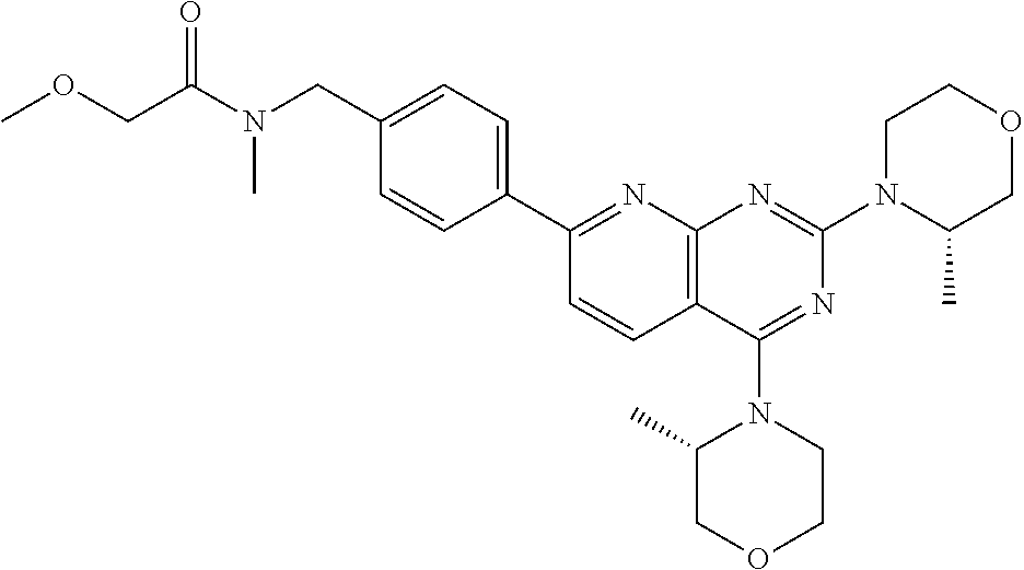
C(C(N(CC1=CC=C(C2=NC3=C(C=C2)C(N2C(C)COCC2)=NC(N2C(C)COCC2)=N3)C=C1)C)=O)OC
